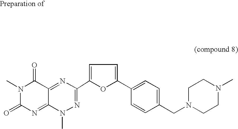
CN1C(=O)N=C2C(=NC(C3=CC=C(C4=CC=C(CN5CCN(C)CC5)C=C4)O3)=NN2C)C1=O
